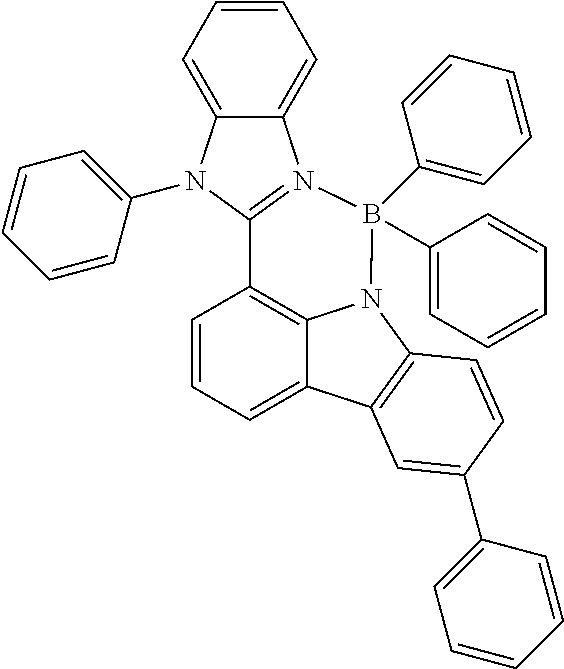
C1=CC=C2C3=C1C1=N(C4=CC=CC=C4N1C1=CC=CC=C1)B(C1=CC=CC=C1)(C1=CC=CC=C1)N3C1=C2C=C(C2=CC=CC=C2)C=C1
